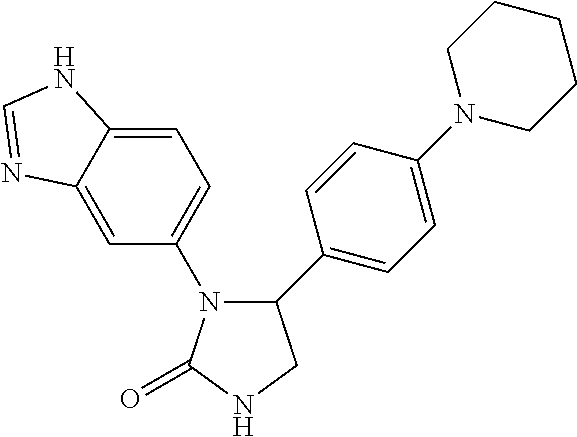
C1(C2=CC=C(N3CCCCC3)C=C2)N(C2=CC=C3C(=C2)N=CN3)C(=O)NC1
